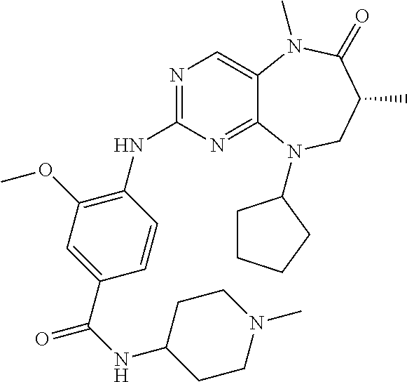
N1=C(NC2=C(OC)C=C(C(=O)NC3CCN(C)CC3)C=C2)N=C2C(=C1)N(C)C(=O)C(C)CN2C1CCCC1
